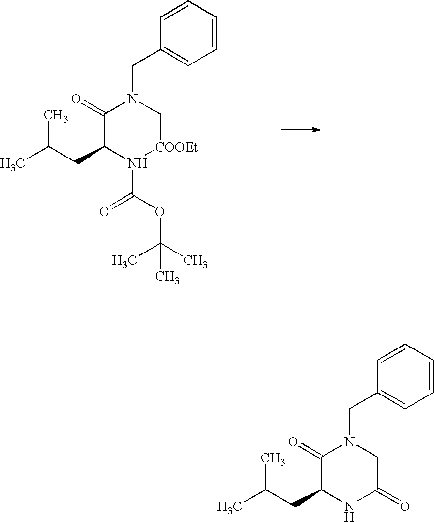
C1=CC=CC=C1CN1C(=O)C(CC(C)C)N(C(OC(C)(C)C)=O)[COOEt]C1.C1=CC=CC=C1CN1C(=O)C(CC(C)C)NC(=O)C1
